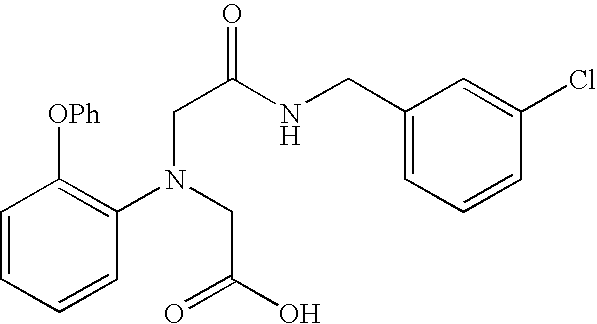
C1=CC=CC(N(CC(=O)O)CC(NCC2=CC=CC(Cl)=C2)=O)=C1[OPh]
